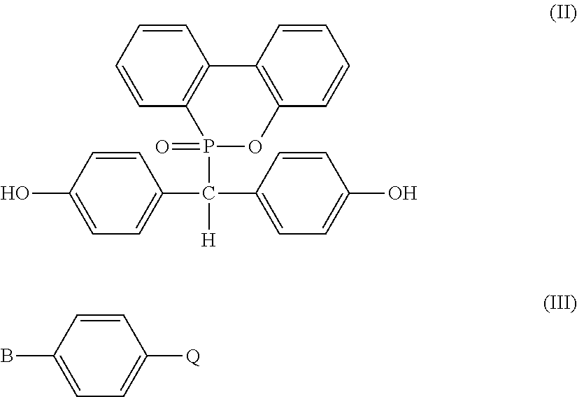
C1=CC(C(C2=CC=C(O)C=C2)([H])P2(=O)OC3=C(C=CC=C3)C3=C2C=CC=C3)=CC=C1O.C1=CC(B)=CC=C1[Q]
